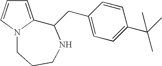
C1=C2N(C=C1)CCCNC2CC1=CC=C(C(C)(C)C)C=C1
